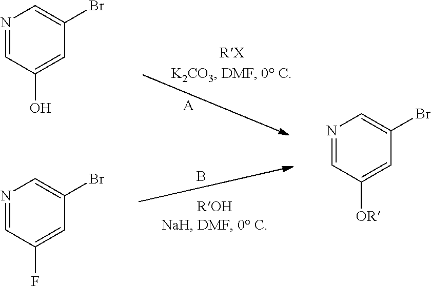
[A].B.N1=CC(O)=CC(Br)=C1.N1=CC(F)=CC(Br)=C1.N1=CC([OR])=CC(Br)=C1
